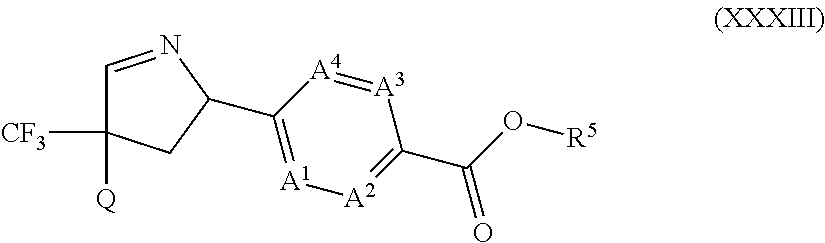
[A3]1=[A4]C(C2CC([CF3])([Q])C=N2)=[A1][A2]=C1C(O[R5])=O
